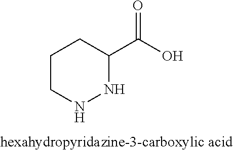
C1CNNC(C(O)=O)C1
